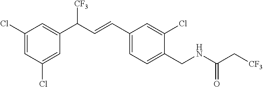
C1(Cl)=CC(C(C=CC2=CC=C(CNC(C[CF3])=O)C(Cl)=C2)[CF3])=CC(Cl)=C1
